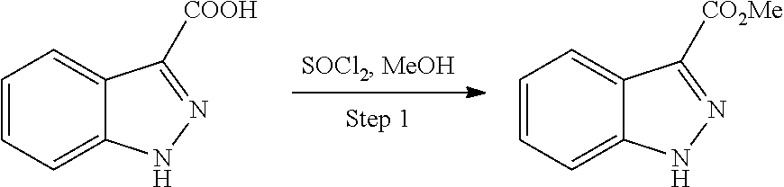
C1=CC=C2C(=C1)C([CO2Me])=NN2.C1=CC=C2C(=C1)C([COOH])=NN2
